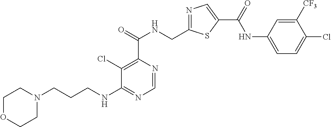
N1=C(CNC(C2=C(Cl)C(NCCCN3CCOCC3)=NC=N2)=O)SC(C(=O)NC2=CC=C(Cl)C([CF3])=C2)=C1
